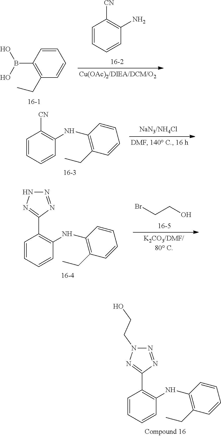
C1=CC=CC(N)=C1[CN].C1(CC)=C(B(O)O)C=CC=C1.C1=CC=CC(NC2=C(CC)C=CC=C2)=C1C1=NN(CCO)N=N1.C1=CC=CC(NC2=C(CC)C=CC=C2)=C1[CN].C1=CC=CC(NC2=C(CC)C=CC=C2)=C1C1=NNN=N1.C(CO)Br
